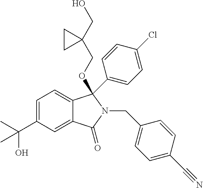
C1=C(C(C)(O)C)C=C2C(=C1)C(C1=CC=C(Cl)C=C1)(OCC1(CO)CC1)N(CC1=CC=C(C#N)C=C1)C2=O
